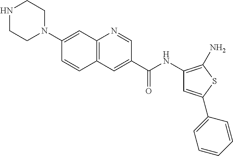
C1CN(C2=CC3=C(C=C2)C=C(C(NC2=C(N)SC(C4=CC=CC=C4)=C2)=O)C=N3)CCN1
